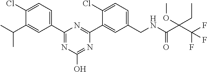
C1(CNC(C(C(F)(F)F)(CC)OC)=O)=CC=C(Cl)C(C2=NC(C3=CC=C(Cl)C(C(C)C)=C3)=NC(O)=N2)=C1
